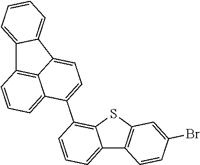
C12=CC=CC(C3=CC=C4C5=C(C=CC=C35)C3=CC=CC=C43)=C1SC1=C2C=CC(Br)=C1
